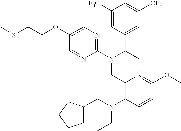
CSCCOC1=CN=C(N(C(C)C2=CC([CF3])=CC([F3C])=C2)CC2=C(N(CC3CCCC3)CC)C=CC(OC)=N2)N=C1
